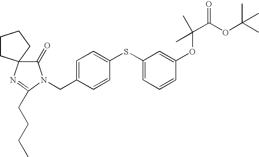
C1(=O)N(CC2=CC=C(SC3=CC=CC(OC(C(=O)OC(C)(C)C)(C)C)=C3)C=C2)C(CCCC)=NC12CCCC2
